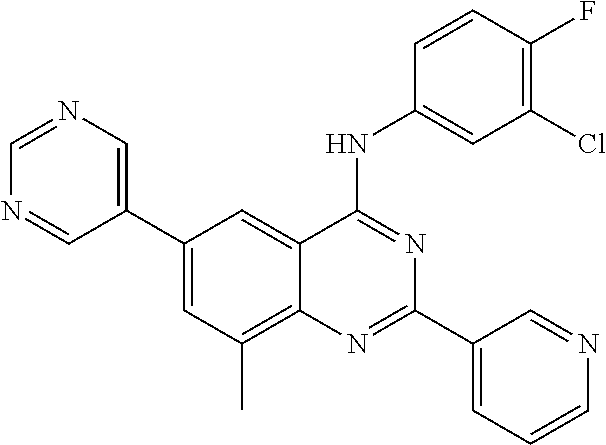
N1=CN=CC(C2=CC(C)=C3C(=C2)C(NC2=CC(Cl)=C(F)C=C2)=NC(C2=CC=CN=C2)=N3)=C1
